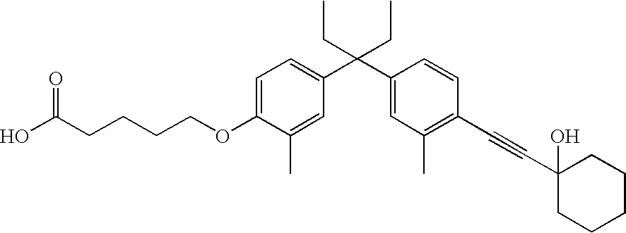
C1=C(OCCCCC(O)=O)C(C)=CC(C(C2=CC(C)=C(C#CC3(O)CCCCC3)C=C2)(CC)CC)=C1
